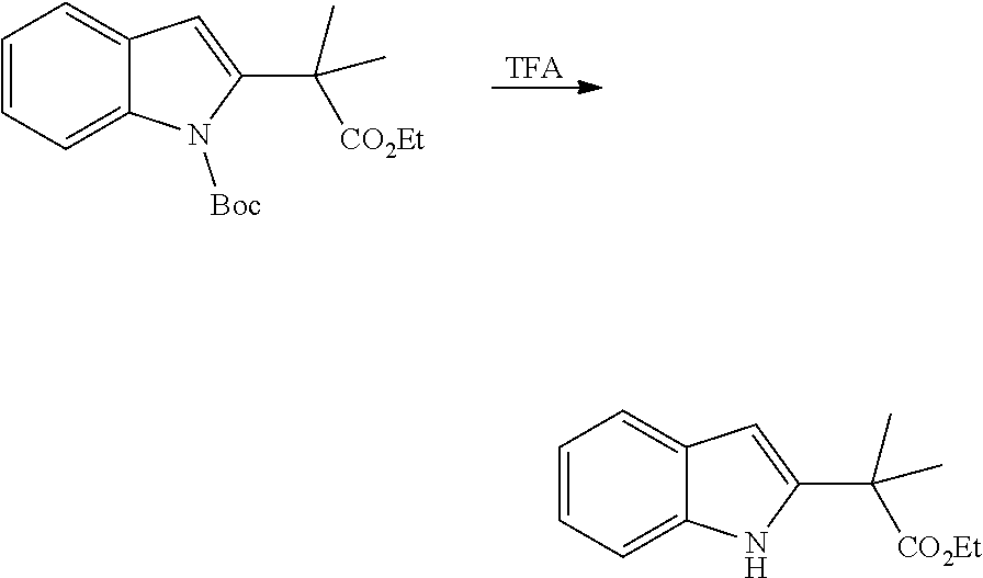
[TFA].C1=CC=C2C(=C1)C=C(C([CO2Et])(C)C)N2[Boc].C1=CC=C2C(=C1)C=C(C([CO2Et])(C)C)N2
